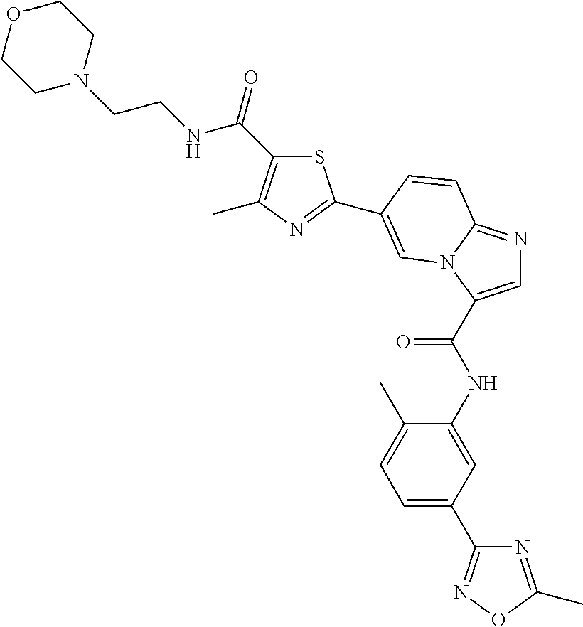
C(NCCN1CCOCC1)(=O)C1=C(C)N=C(C2=CN3C(=NC=C3C(NC3=CC(C4=NOC(C)=N4)=CC=C3C)=O)C=C2)S1
